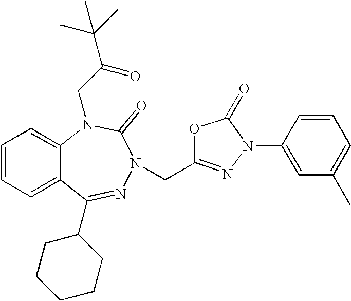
C1=CC=C2C(=C1)N(CC(C(C)(C)C)=O)C(=O)N(CC1=NN(C3=CC(C)=CC=C3)C(=O)O1)N=C2C1CCCCC1
